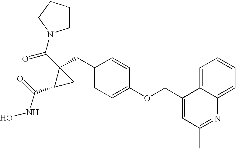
ONC(=O)C1CC1(C(=O)N1CCCC1)CC1=CC=C(OCC2=CC(C)=NC3=CC=CC=C23)C=C1
